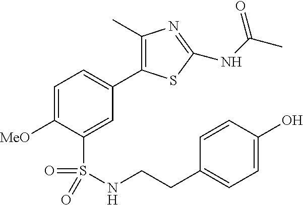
C1=C([MeO])C(S(=O)(=O)NCCC2=CC=C(O)C=C2)=CC(C2=C(C)N=C(NC(C)=O)S2)=C1
